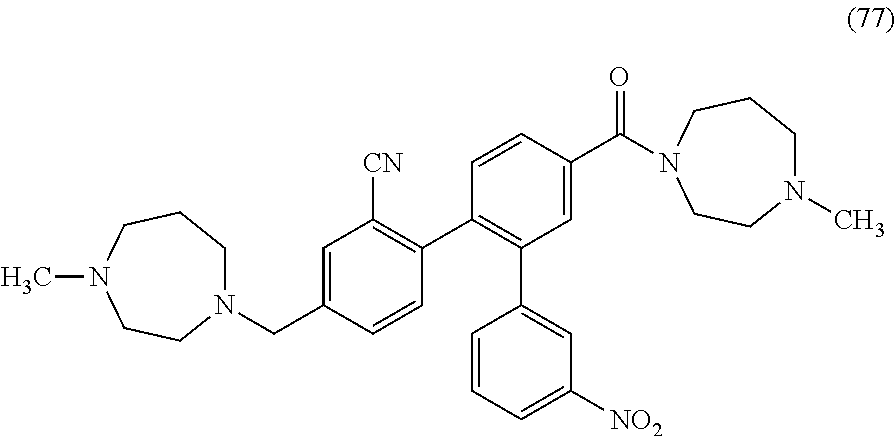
C1=C(C(=O)N2CCCN(C)CC2)C=CC(C2=C([CN])C=C(CN3CCCN(C)CC3)C=C2)=C1C1=CC([NO2])=CC=C1
